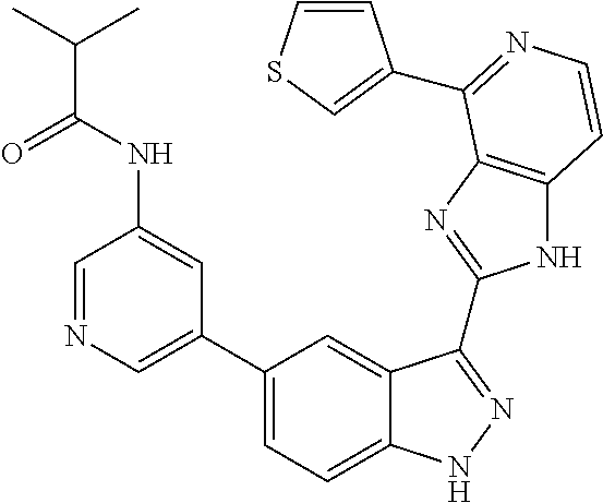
C1(C2=CN=CC(NC(=O)C(C)C)=C2)=CC=C2C(=C1)C(C1=NC3=C(N1)C=CN=C3C1=CSC=C1)=NN2
